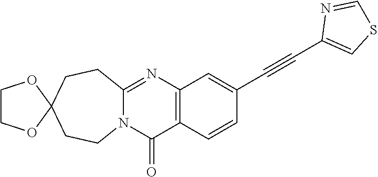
N12C(=NC3=C(C1=O)C=CC(C#CC1=CSC=N1)=C3)CCC1(CC2)OCCO1
